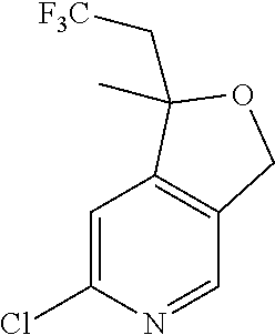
C1=C(Cl)N=CC2=C1C(C)(C[F3C])OC2
